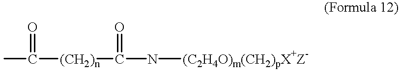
CC(=O)[(CH2)n]C(=O)N[(C2H4O)m(CH2)pX+Z-]
